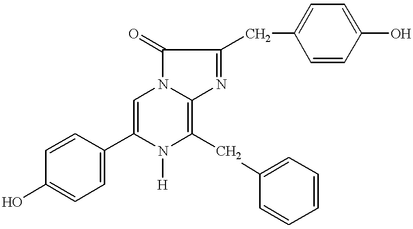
N1=C(CC2=CC=C(O)C=C2)C(=O)N2C1=C(CC1=CC=CC=C1)N([H])C(C1=CC=C(O)C=C1)=C2
